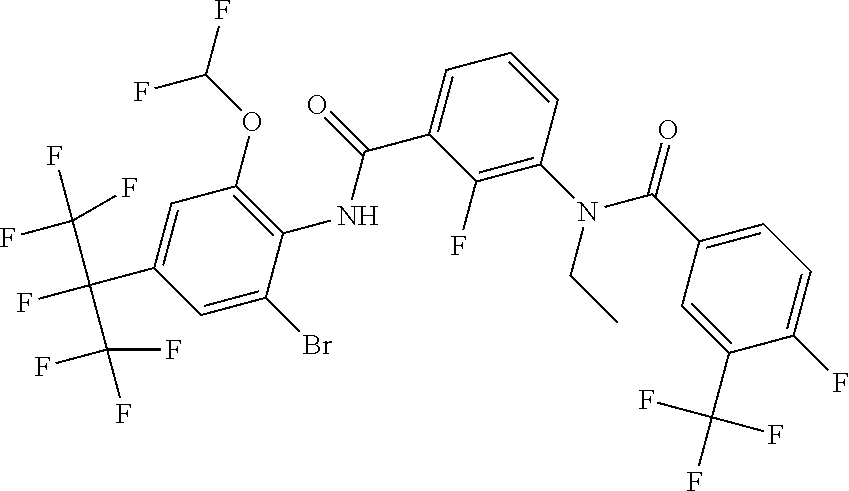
C1(F)=C(N(C(C2=CC=C(F)C(C(F)(F)F)=C2)=O)CC)C=CC=C1C(NC1=C(OC(F)F)C=C(C(F)(C(F)(F)F)C(F)(F)F)C=C1Br)=O
